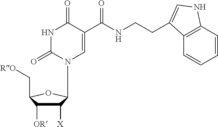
C1([X])C([OR])C(C[RO])OC1N1C=C(C(NCCC2=CNC3=C2C=CC=C3)=O)C(=O)NC1=O
